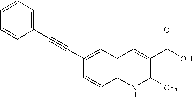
C1(C#CC2=CC=CC=C2)=CC2=C(C=C1)NC([CF3])C(C(O)=O)=C2
